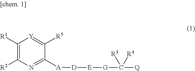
C1([R1])=C([R2])N=C([A][D][E][G]C([Q])([R3])[R4])C([R5])=[Y]1
